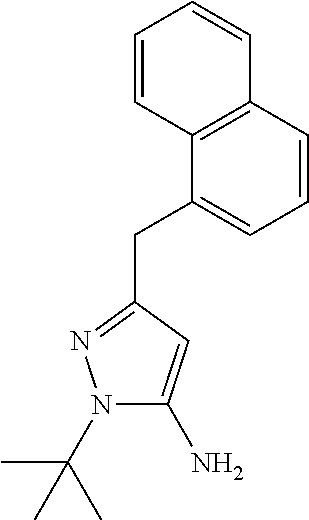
N1(C(C)(C)C)C(N)=CC(CC2=CC=CC3=C2C=CC=C3)=N1
